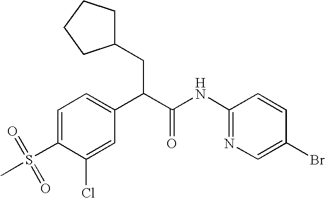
C1=C(Cl)C(S(C)(=O)=O)=CC=C1C(C(NC1=NC=C(Br)C=C1)=O)CC1CCCC1
